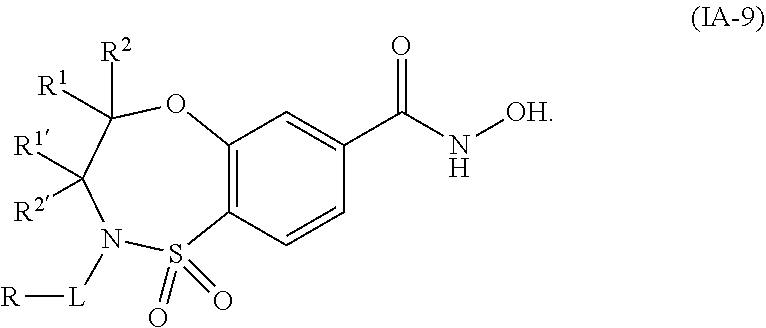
O1C([R2])([R1])C([R1])([R2])N([L][R])S(=O)(=O)C2=C1C=C(C(N[OH])=O)C=C2
